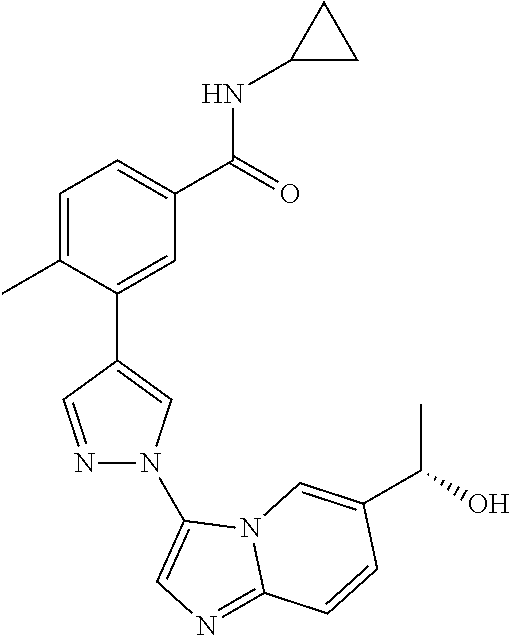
C1=C(C)C(C2=CN(C3=CN=C4N3C=C(C(O)C)C=C4)N=C2)=CC(C(=O)NC2CC2)=C1
